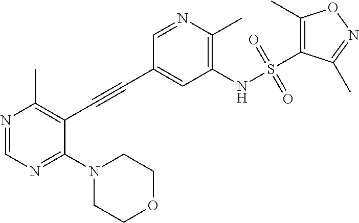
N1(C2=NC=NC(C)=C2C#CC2=CC(NS(C3=C(C)ON=C3C)(=O)=O)=C(C)N=C2)CCOCC1
